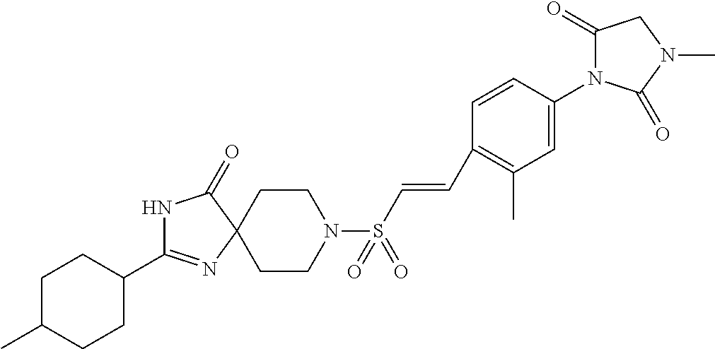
C1C(C)CCC(C2=NC3(C(=O)N2)CCN(S(C=CC2=C(C)C=C(N4C(=O)CN(C)C4=O)C=C2)(=O)=O)CC3)C1
